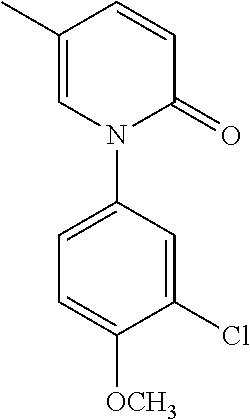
C1=C(C)C=CC(=O)N1C1=CC=C([OCH3])C(Cl)=C1
